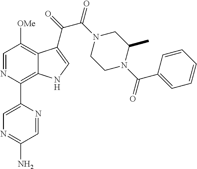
C1=NC(C2=CN=C(N)C=N2)=C2C(=C1[OMe])C(C(C(=O)N1CCN(C(=O)C3=CC=CC=C3)C(C)C1)=O)=CN2
